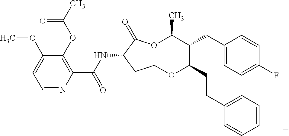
C1=NC(C(NC2C(=O)OC(C)C(CC3=CC=C(F)C=C3)C(CCC3=CC=CC=C3)OCC2)=O)=C(OC(C)=O)C(OC)=C1
